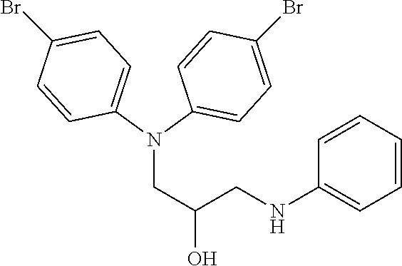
C1=CC(Br)=CC=C1N(C1=CC=C(Br)C=C1)CC(CNC1=CC=CC=C1)O
